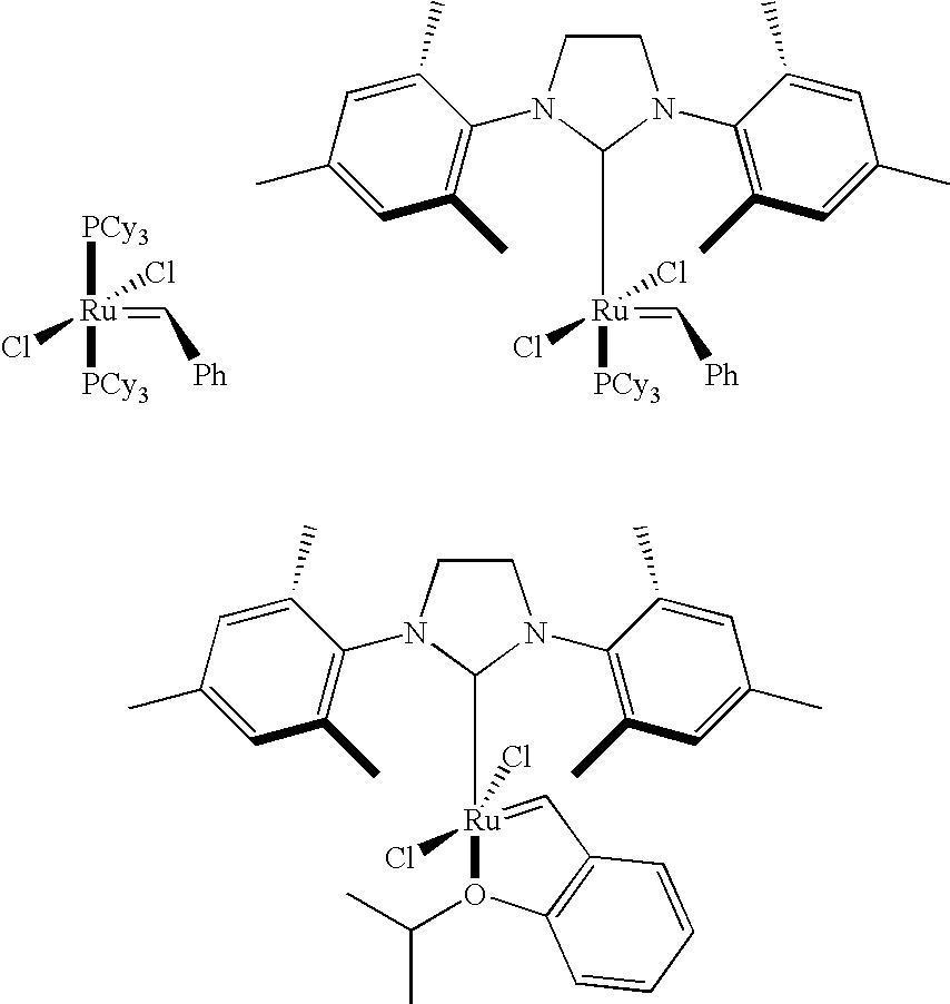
[PCy3][Ru]([PCy3])(=C[Ph])(Cl)Cl.C1CN(C2=C(C)C=C(C)C=C2C)C([Ru]([PCy3])(Cl)(Cl)=C[Ph])N1C1=C(C)C=C(C)C=C1C.C1CN(C2=C(C)C=C(C)C=C2C)C([Ru]2(Cl)(Cl)=CC3=C(O2C(C)C)C=CC=C3)N1C1=C(C)C=C(C)C=C1C
